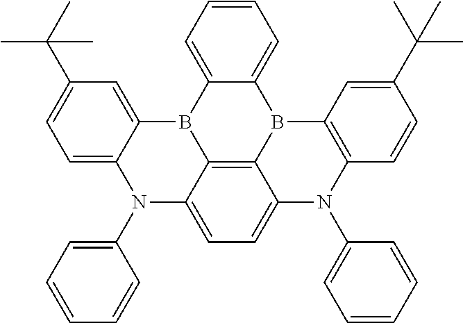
C1=C2B3C4=CC=CC=C4B4C5=C3C(=CC=C5N(C3=CC=CC=C3)C3=C4C=C(C(C)(C)C)C=C3)N(C3=CC=CC=C3)C2=CC=C1C(C)(C)C
